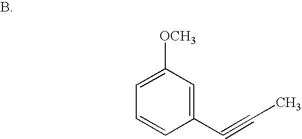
C1=C([OCH3])C=C(C#CC)C=C1
